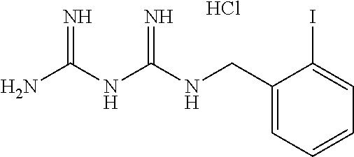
C1(CNC(NC(N)=N)=N)=CC=CC=C1I.Cl
